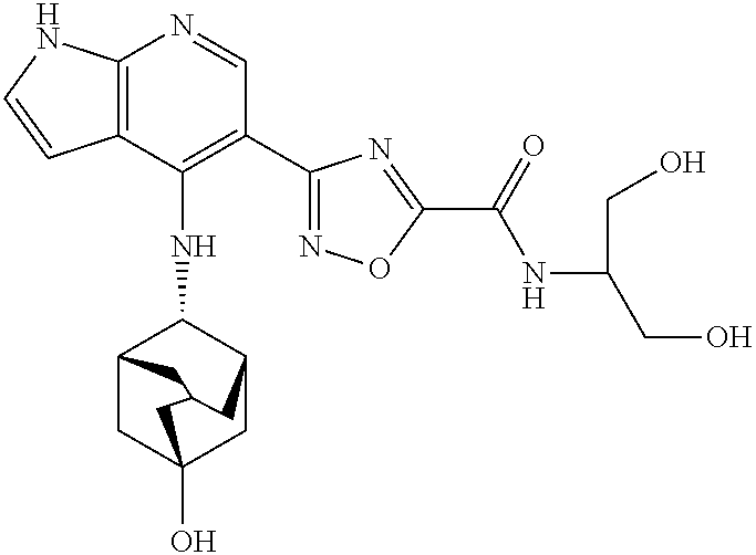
C12=C(C(NC3C4CC5(O)CC3CC(C4)C5)=C(C3=NOC(C(=O)NC(CO)CO)=N3)C=N1)C=CN2
